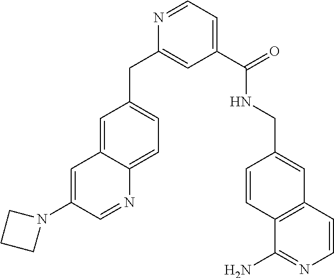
C1=C2C(=CC=C1CC1=CC(C(=O)NCC3=CC4=C(C=C3)C(N)=NC=C4)=CC=N1)N=CC(N1CCC1)=C2
